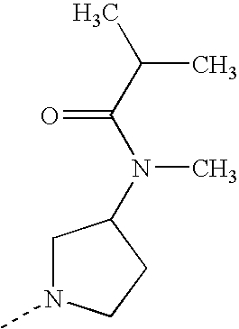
C1N(C)CCC1N(C(C(C)C)=O)C
